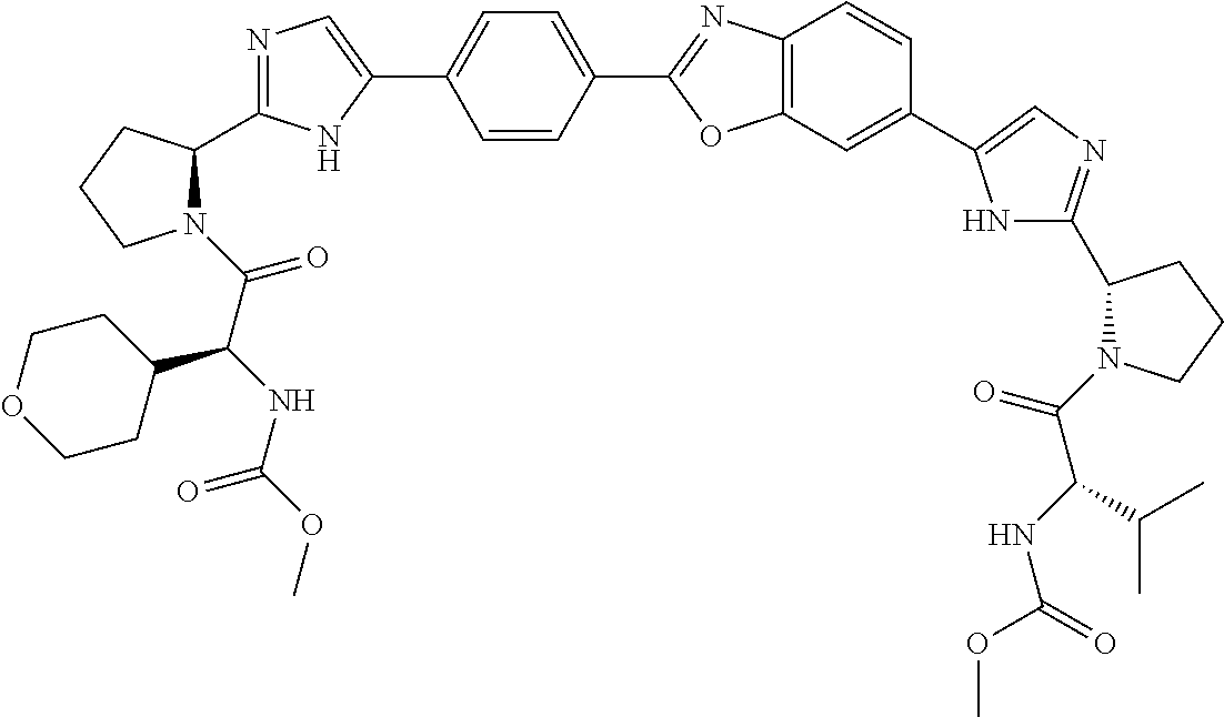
C(=O)(C(NC(=O)OC)C1CCOCC1)N1C(C2=NC=C(C3=CC=C(C4=NC5=C(O4)C=C(C4=CN=C(C6N(C(C(NC(OC)=O)C(C)C)=O)CCC6)N4)C=C5)C=C3)N2)CCC1
